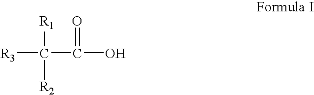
C(C(O)=O)([R3])([R1])[R2]
